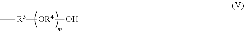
C[R3][OR4]O
